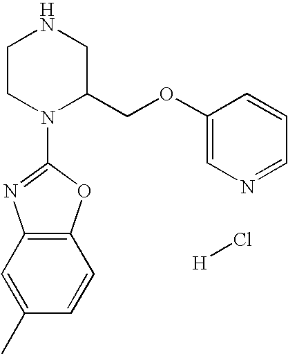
C1CN(C2=NC3=C(O2)C=CC(C)=C3)C(COC2=CN=CC=C2)CN1.[H]Cl
